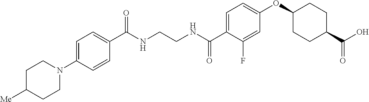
N(CCNC(C1=CC=C(OC2CCC(C(O)=O)CC2)C=C1F)=O)C(=O)C1=CC=C(N2CCC([Me])CC2)C=C1
